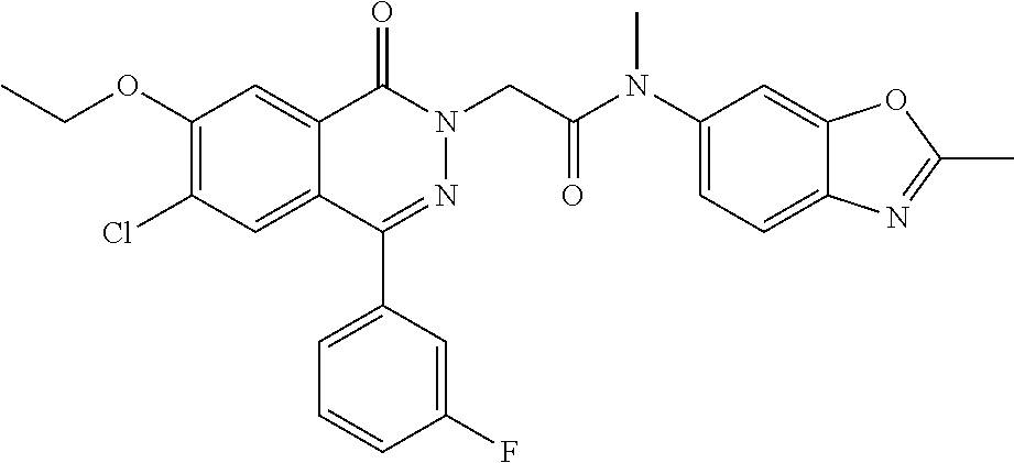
C12=CC(OCC)=C(Cl)C=C1C(C1=CC=CC(F)=C1)=NN(CC(=O)N(C1=CC=C3C(=C1)OC(C)=N3)C)C2=O
